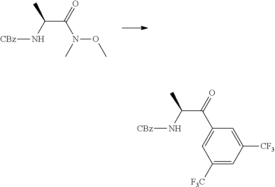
C(C(=O)N(C)OC)(N[CBz])C.C(C(=O)C1=CC([F3C])=CC([CF3])=C1)(N[CBz])C
